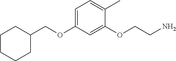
C(OC1=CC=C(C)C(OCCN)=C1)C1CCCCC1
